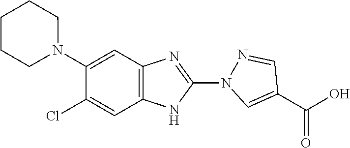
C1(N2CCCCC2)=CC2=C(C=C1Cl)NC(N1N=CC(C(=O)O)=C1)=N2
